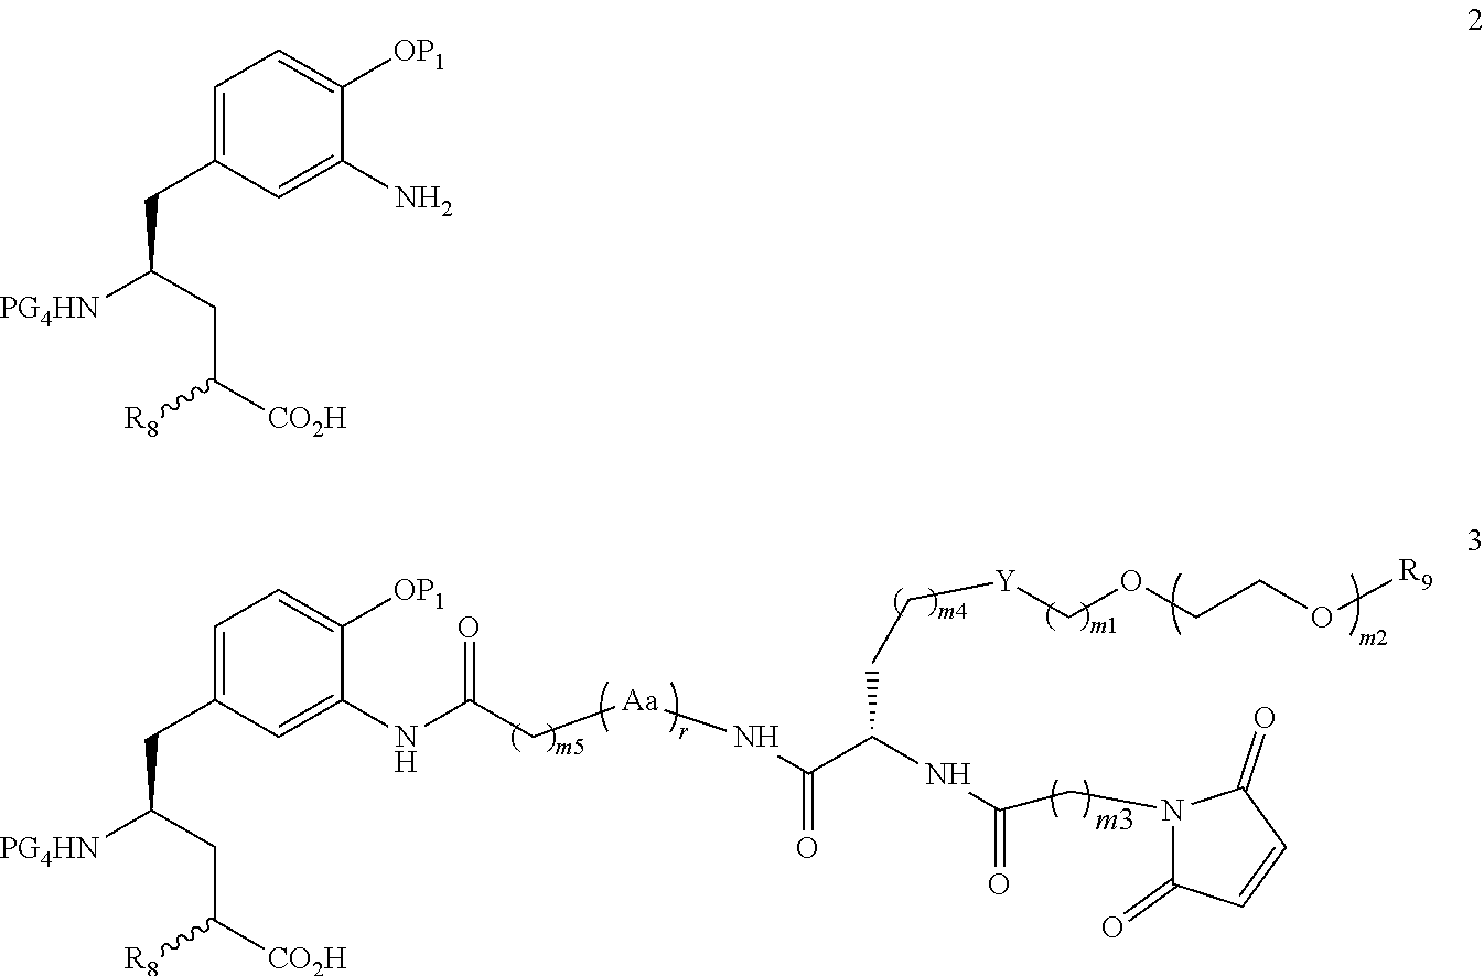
N1(CC(=O)NC(C(N[Aa]CC(NC2=CC(CC(CC([R8])[CO2H])[PG4HN])=CC=C2[OP1])=O)=O)CC[Y]COCCO[R9])C(=O)C=CC1=O.NC1=CC(CC(CC([R8])[CO2H])[PG4HN])=CC=C1[OP1]
